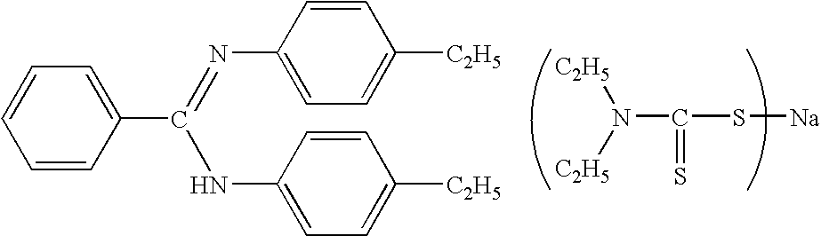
[C2H5]N([C2H5])C(S[Na])=S.C1=CC(C(=NC2=CC=C([C2H5])C=C2)NC2=CC=C([C2H5])C=C2)=CC=C1
